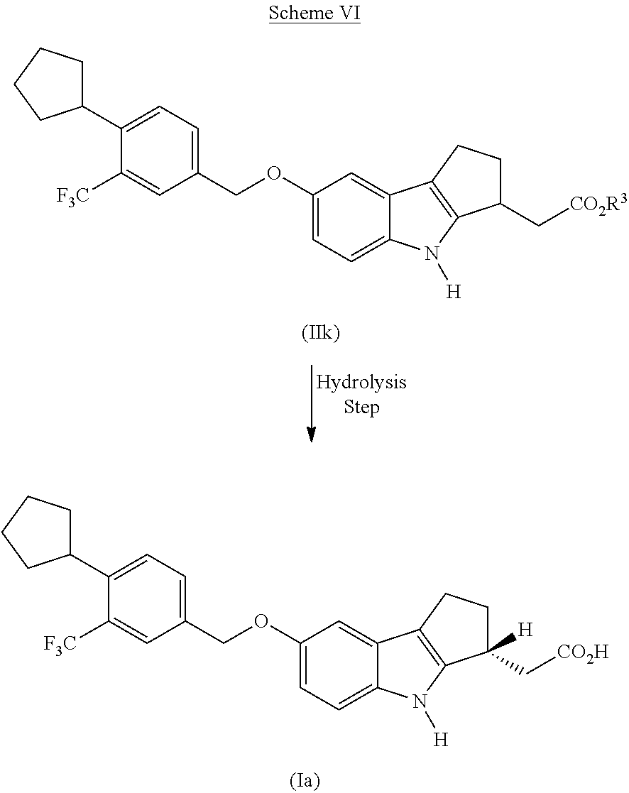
C1(OCC2=CC=C(C3CCCC3)C([F3C])=C2)=CC=C2C(=C1)C1=C(N2[H])C(C[CO2R3])CC1.C1(OCC2=CC=C(C3CCCC3)C([F3C])=C2)=CC=C2C(=C1)C1=C(N2[H])C(C[CO2H])([H])CC1
